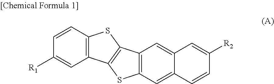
C12=C(C=C3C(=C1)C=C([R2])C=C3)SC1=C2SC2=C1C=C([R1])C=C2
